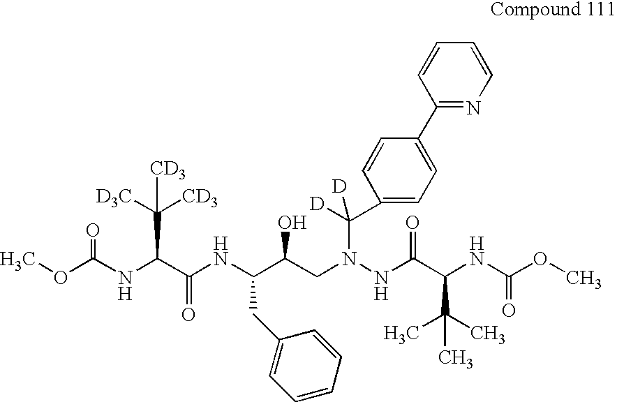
COC(NC(C(NC(C(CN(NC(C(NC(OC)=O)C(C)(C)C)=O)C(C1=CC=C(C2=NC=CC=C2)C=C1)([D])[D])O)CC1=CC=CC=C1)=O)C([D3C])([CD3])[CD3])=O
